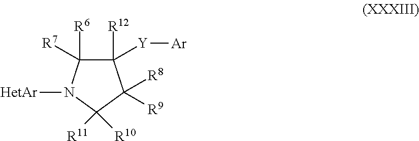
C1([R12])([Y][Ar])C([R6])([R7])N([HetAr])C([R10])([R11])C1([R8])[R9]
